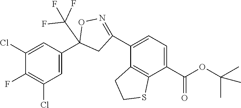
C1(Cl)=CC(C2(C(F)(F)F)CC(C3=CC=C(C(OC(C)(C)C)=O)C4=C3CCS4)=NO2)=CC(Cl)=C1F
